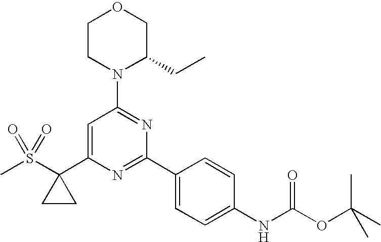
C1CN(C2=NC(C3=CC=C(NC(OC(C)(C)C)=O)C=C3)=NC(C3(S(C)(=O)=O)CC3)=C2)C(CC)CO1
